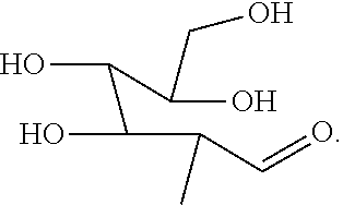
C(C(C(C=O)C)O)(C(O)CO)O
